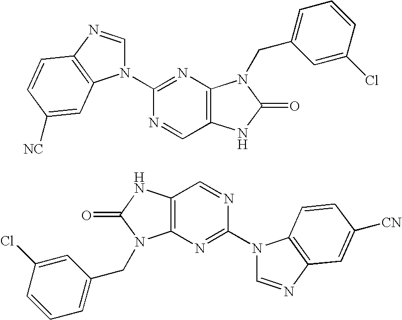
C12=C(N=C(N3C=NC4=C3C=C([NC])C=C4)N=C1)N(CC1=CC=CC(Cl)=C1)C(=O)N2.C12=C(N=C(N3C=NC4=C3C=CC([CN])=C4)N=C1)N(CC1=CC=CC(Cl)=C1)C(=O)N2
